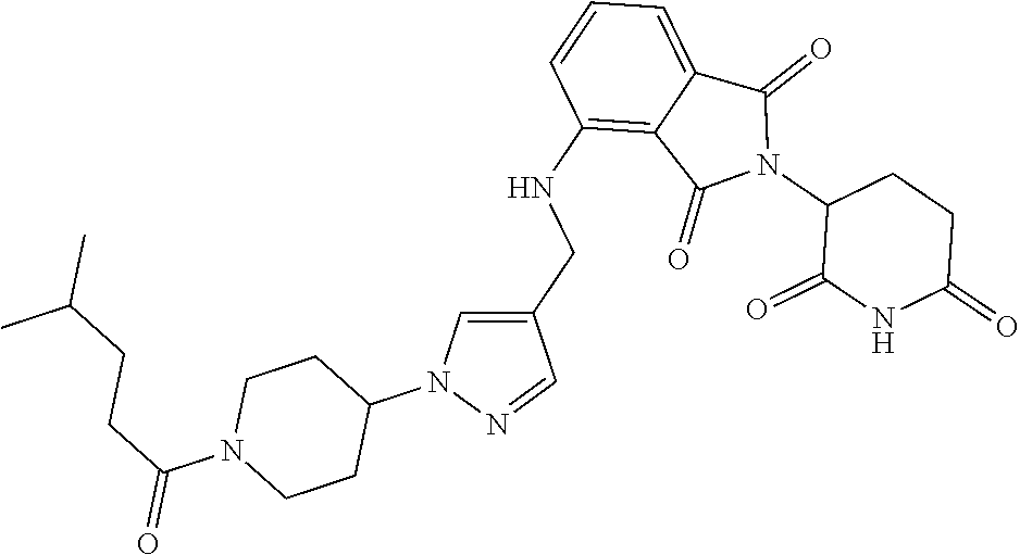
C1(NCC2=CN(C3CCN(C(CCC(C)C)=O)CC3)N=C2)=C2C(=CC=C1)C(=O)N(C1C(=O)NC(=O)CC1)C2=O
